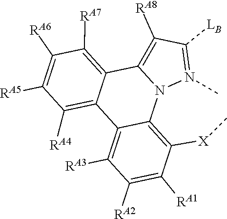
N12C3=C([X]C)C([RA1])=C([RA2])C([RA3])=C3C3=C([RA4])C([RA5])=C([RA6])C([RA7])=C3C1=C([RA8])C([LB])=N2C
